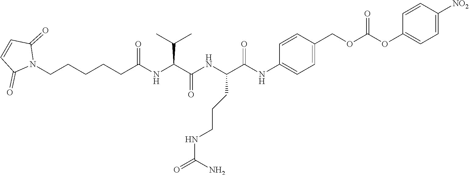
N1(CCCCCC(NC(C(NC(C(=O)NC2=CC=C(COC(OC3=CC=C([NO2])C=C3)=O)C=C2)CCCNC(=O)N)=O)C(C)C)=O)C(=O)C=CC1=O
